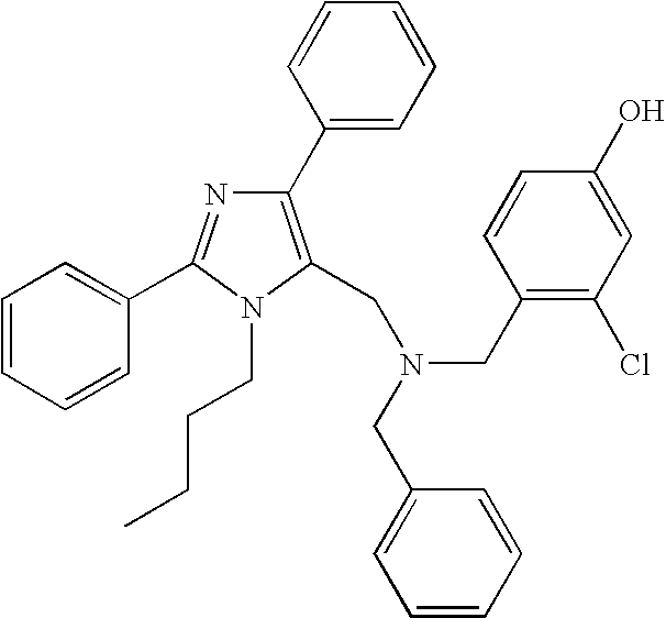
C1(C2=CC=CC=C2)=C(CN(CC2=C(Cl)C=C(O)C=C2)CC2=CC=CC=C2)N(CCCC)C(C2=CC=CC=C2)=N1
